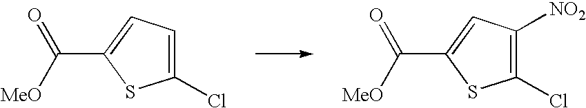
C1(Cl)=CC=C(C(=O)[MeO])S1.C1(Cl)=C([NO2])C=C(C(=O)[MeO])S1
